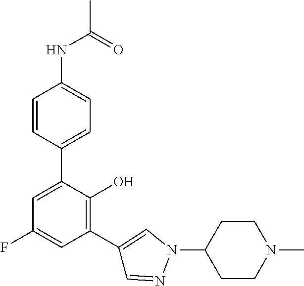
N(C1=CC=C(C2=CC(F)=CC(C3=CN(C4CCN(C)CC4)N=C3)=C2O)C=C1)C(=O)C
